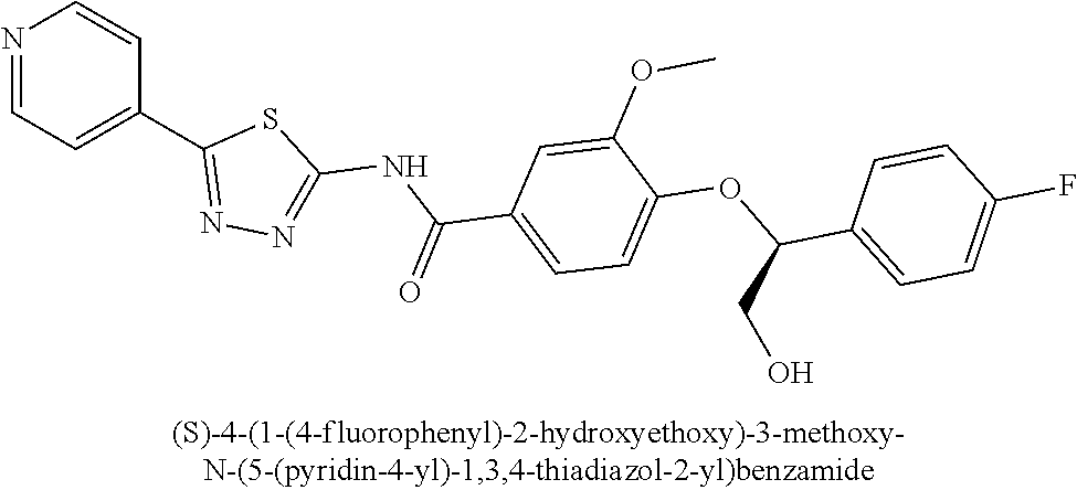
N1=CC=C(C2=NN=C(NC(C3=CC=C(OC(C4=CC=C(F)C=C4)CO)C(OC)=C3)=O)S2)C=C1
